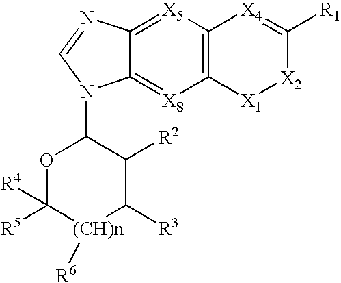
C12=[X5]C3=C([X8]=C1N(C1OC([R5])([R4])[(CH)n]([R6])C([R3])C1[R2])C=N2)[X1][X2]C([R1])=[X4]3
